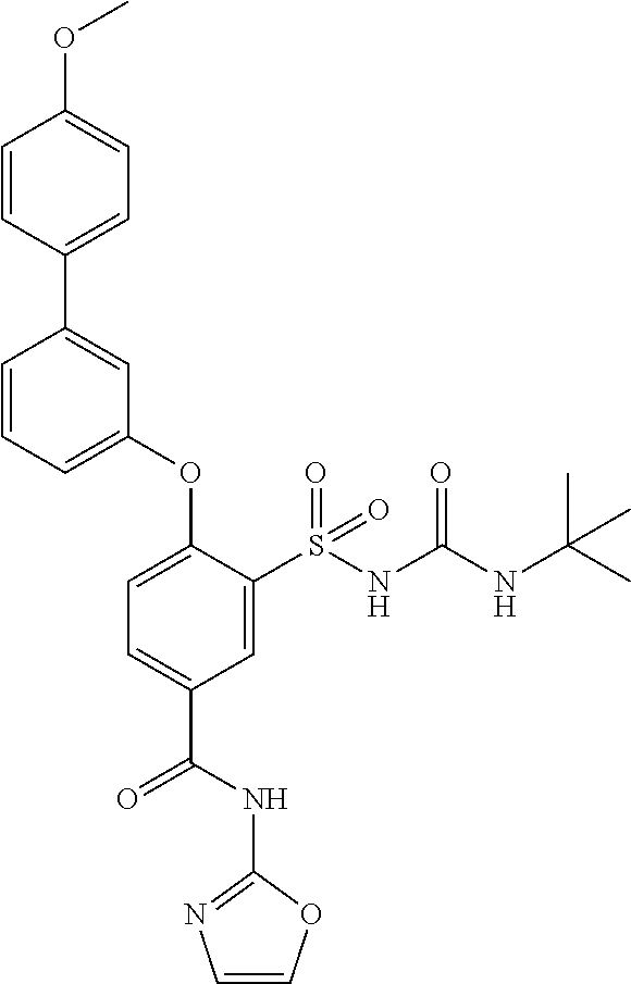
C1=CC(C2=CC(OC3=CC=C(C(=O)NC4=NC=CO4)C=C3S(NC(NC(C)(C)C)=O)(=O)=O)=CC=C2)=CC=C1OC
